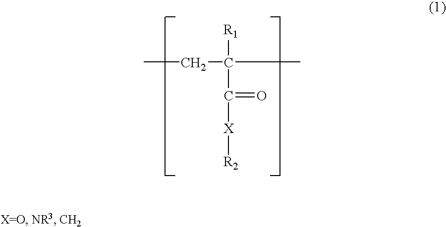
CCC(C)([R1])C(=O)[X][R2]
